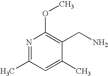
N1=C(C)C=C(C)C(CN)=C1OC
